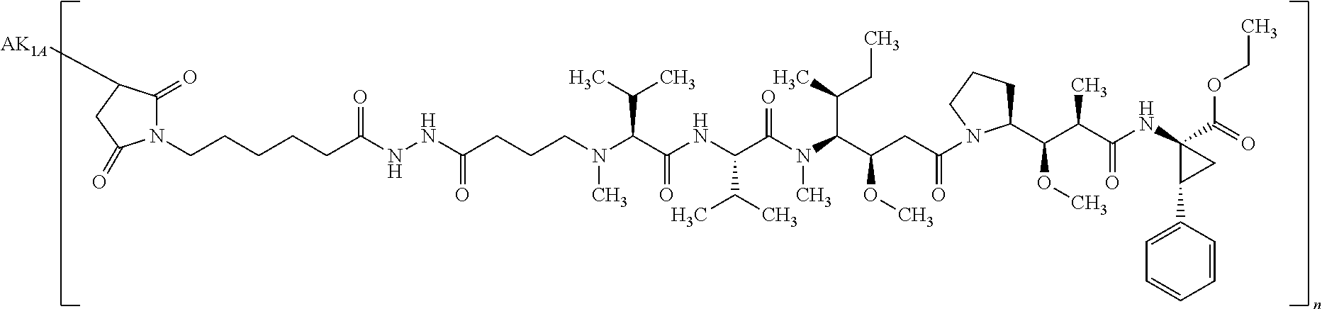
C(CCCCC(NNC(=O)CCCN(C)C(C(=O)NC(C(C)C)C(N(C(C(OC)CC(=O)N1C(C(C(C)C(=O)NC2(C(=O)OCC)C(C3=CC=CC=C3)C2)OC)CCC1)C(C)CC)C)=O)C(C)C)=O)N1C(=O)C([AK1A])CC1=O
